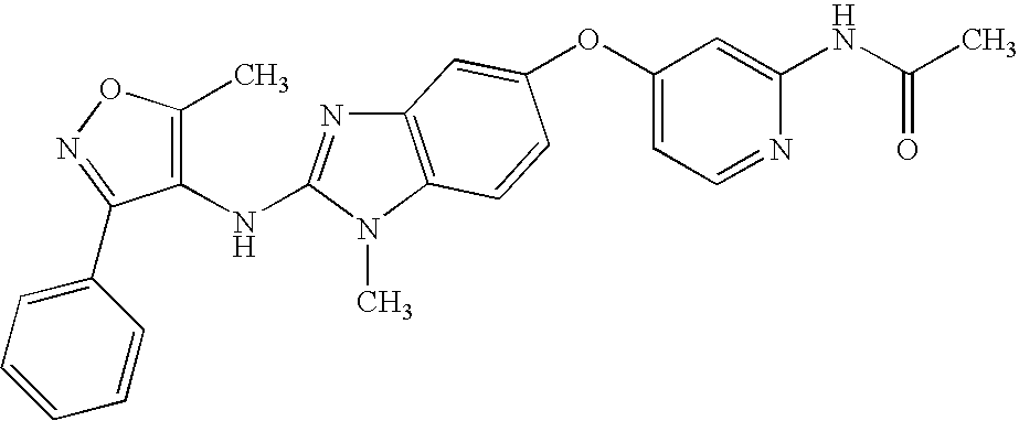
O(C1=CC=NC(NC(C)=O)=C1)C1=CC2=C(N(C)C(NC3=C(C)ON=C3C3=CC=CC=C3)=N2)C=C1
